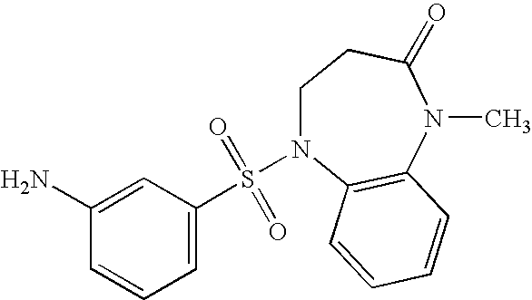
C1(N)=CC(S(=O)(=O)N2CCC(=O)N(C)C3=C2C=CC=C3)=CC=C1
